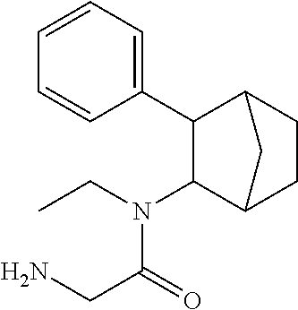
C1(N(CC)C(CN)=O)C2CCC(C1C1=CC=CC=C1)C2
